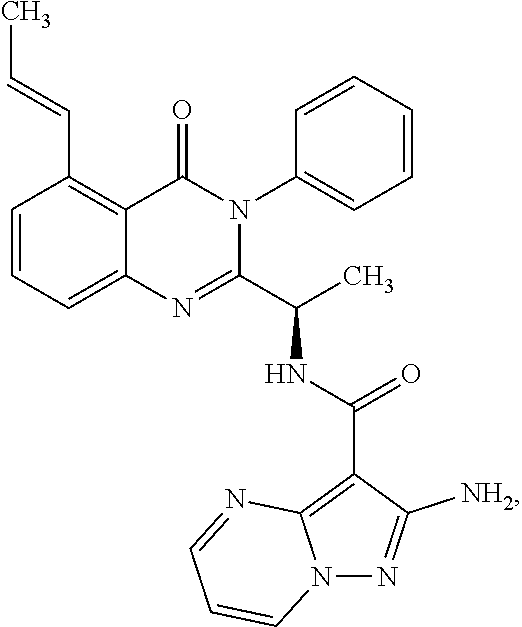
C1=CC=C2C(=C1C=CC)C(=O)N(C1=CC=CC=C1)C(C(C)NC(C1=C3N(N=C1[NH2])C=CC=N3)=O)=N2
